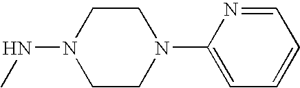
C1CN(NC)CCN1C1=CC=CC=N1
